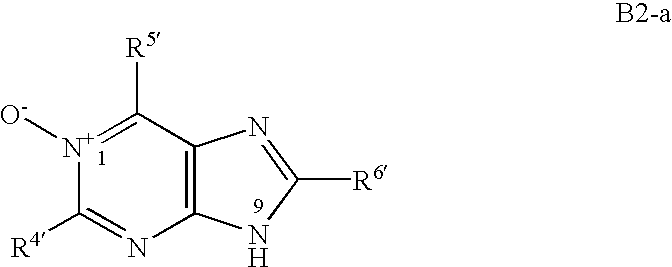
[N+]1([O-])=C([R5])C2=C(N=C1[R4])NC([R6])=N2
